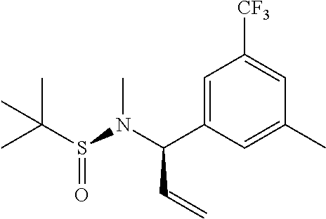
C1=C(C(N(S(C(C)(C)C)=O)C)C=C)C=C(C)C=C1[CF3]
